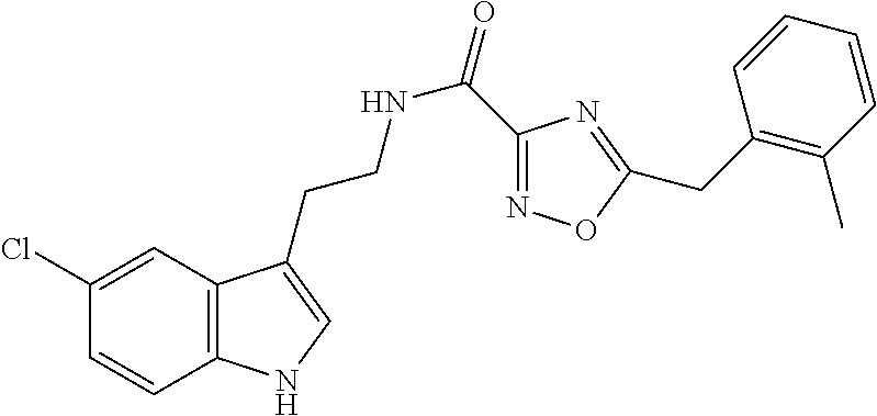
C12=C(C=C(Cl)C=C1)C(CCNC(=O)C1=NOC(CC3=C(C)C=CC=C3)=N1)=CN2
